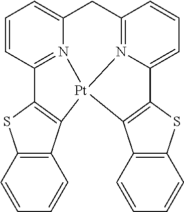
C1=CC2=C(C=C1)C1=C(S2)C2=N3C(=CC=C2)CC2=N4C(=CC=C2)C2=C(C5=C(S2)C=CC=C5)[Pt]134
